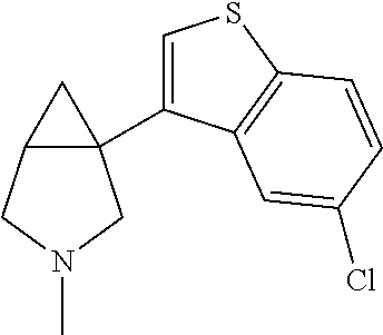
C12(C3=CSC4=C3C=C(Cl)C=C4)C(CN(C)C1)C2
